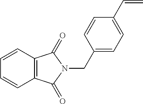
C1=CC2=C(C=C1)C(=O)N(CC1=CC=C(C=C)C=C1)C2=O
